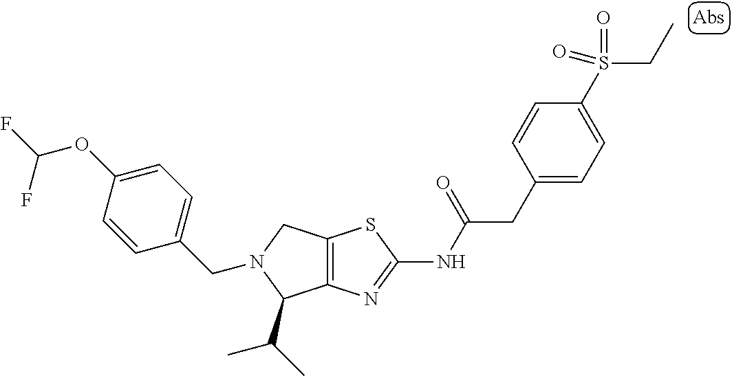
C12=C(N=C(NC(CC3=CC=C(S(CC)(=O)=O)C=C3)=O)S1)C(C(C)C)N(CC1=CC=C(OC(F)F)C=C1)C2
